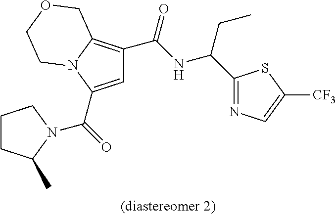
C1=C(C(=O)N2C(C)CCC2)N2C(=C1C(NC(CC)C1=NC=C([CF3])S1)=O)COCC2
